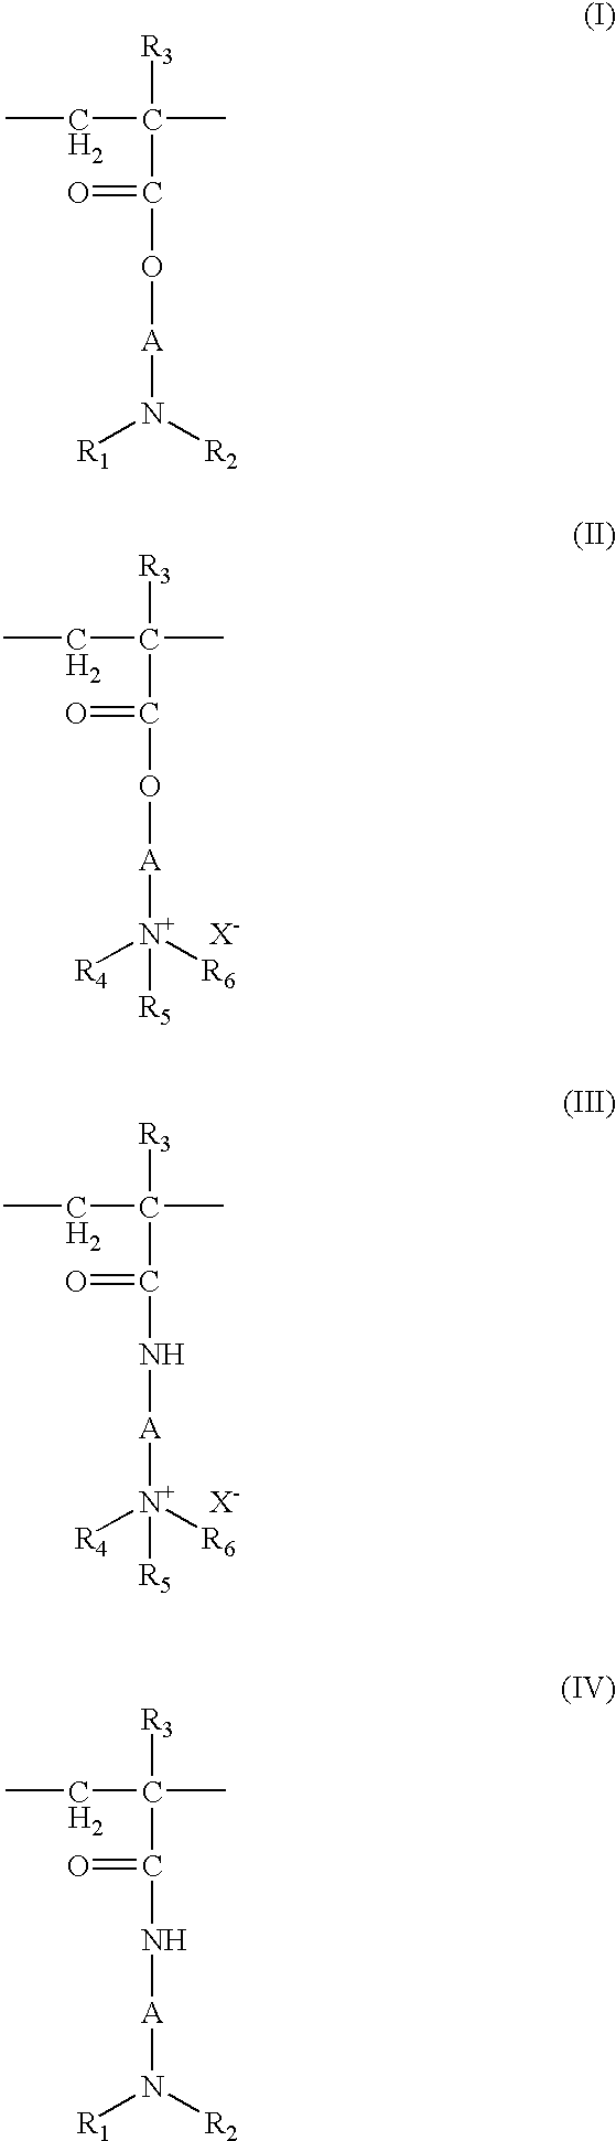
CCC(C)([R3])C(=O)O[A]N([R1])[R2].CCC(C)([R3])C(O[A][N+      X-]([R4])([R6])[R5])=O.CCC(C)([R3])C(N[A][N+      X-]([R4])([R6])[R5])=O.CCC(C)([R3])C(=O)N[A]N([R1])[R2]
